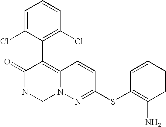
O=C1NCN2C(=C1C1=C(Cl)C=CC=C1Cl)C=CC(SC1=C(N)C=CC=C1)=N2
